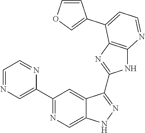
C1(C2=NC=C3C(=C2)C(C2=NC4=C(N2)N=CC=C4C2=COC=C2)=NN3)=CN=CC=N1
